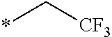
*C[CF3]
